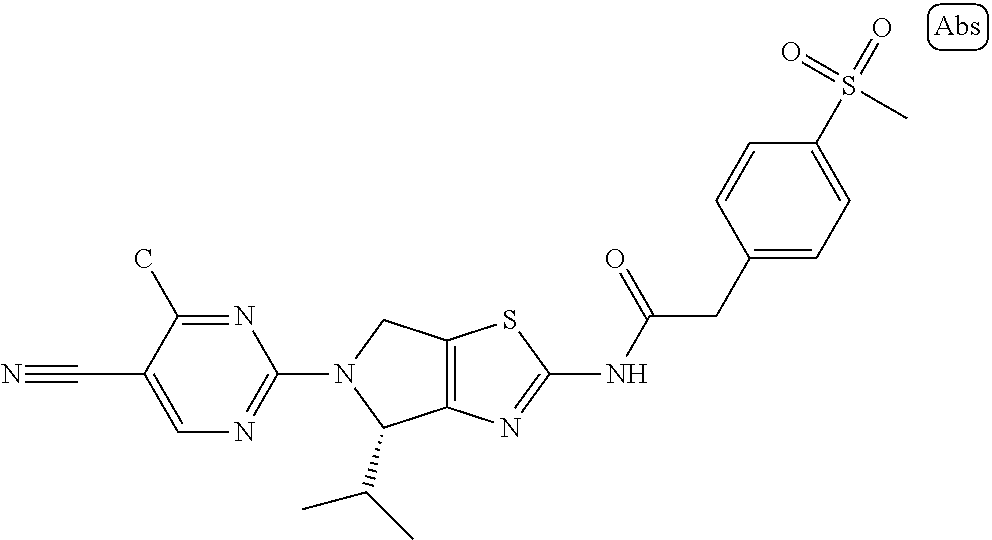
C12=C(N=C(NC(CC3=CC=C(S(=O)(=O)C)C=C3)=O)S1)C(C(C)C)N(C1=NC=C(C#N)C(C)=N1)C2
